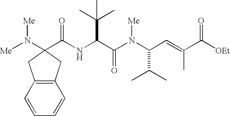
C(NC(C(N(C(C=C(C([OEt])=O)C)C(C)C)[Me])=O)C(C)(C)C)(=O)C1(N([Me])[Me])CC2=C(C1)C=CC=C2
